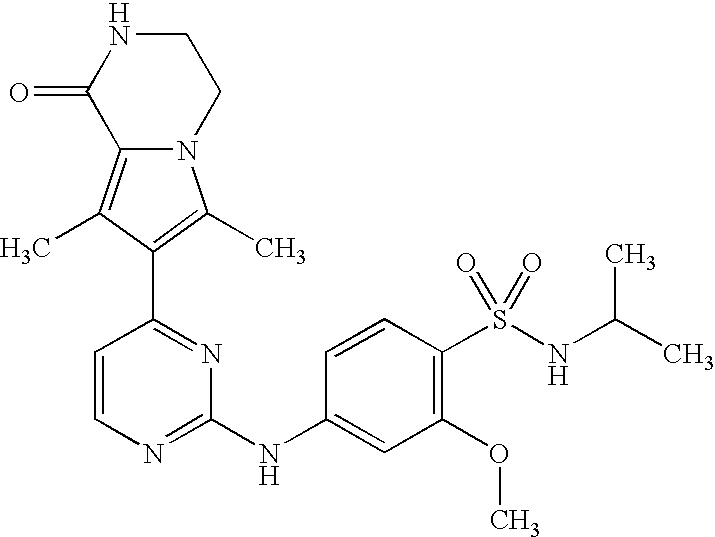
N12C(=C(C)C(C3=NC(NC4=CC(OC)=C(S(NC(C)C)(=O)=O)C=C4)=NC=C3)=C1C)C(=O)NCC2
